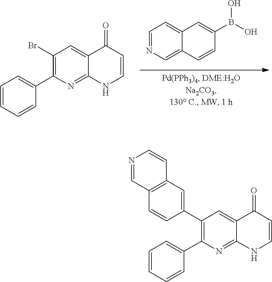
C1(Br)=C(C2=CC=CC=C2)N=C2C(=C1)C(=O)C=CN2.C1=NC=C2C(=C1)C=C(B(O)O)C=C2.C1(C2=CC3=C(C=C2)C=NC=C3)=C(C2=CC=CC=C2)N=C2C(=C1)C(=O)C=CN2
